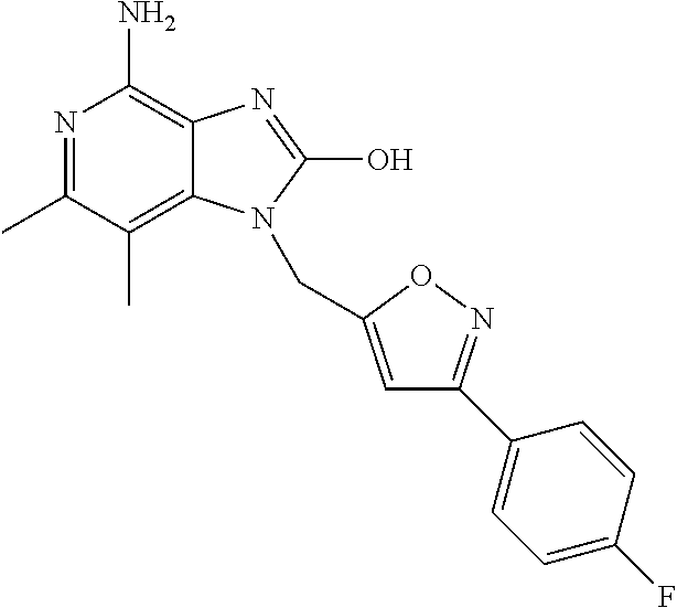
N1=C(C)C(C)=C2C(=C1N)N=C(O)N2CC1=CC(C2=CC=C(F)C=C2)=NO1
